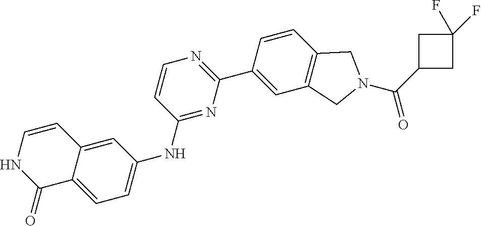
C1C(C(N2CC3=C(C2)C=C(C2=NC=CC(NC4=CC=C5C(=C4)C=CNC5=O)=N2)C=C3)=O)CC1(F)F
